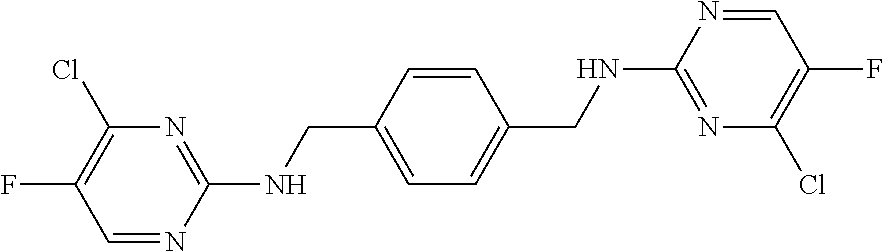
C1=C(CNC2=NC(Cl)=C(F)C=N2)C=CC(CNC2=NC(Cl)=C(F)C=N2)=C1
